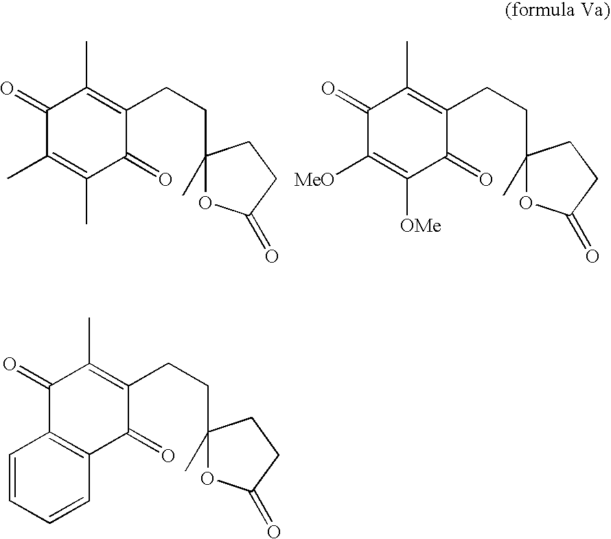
C1(=O)C(C)=C(C)C(=O)C(CCC2(C)OC(=O)CC2)=C1C.C1(=O)C([MeO])=C([OMe])C(=O)C(CCC2(C)OC(=O)CC2)=C1C.C1(=O)C2=C(C(=O)C(CCC3(C)OC(=O)CC3)=C1C)C=CC=C2
